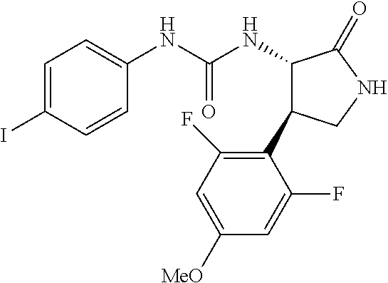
C1=C(I)C=CC(NC(NC2C(C3=C(F)C=C([MeO])C=C3F)CNC2=O)=O)=C1
